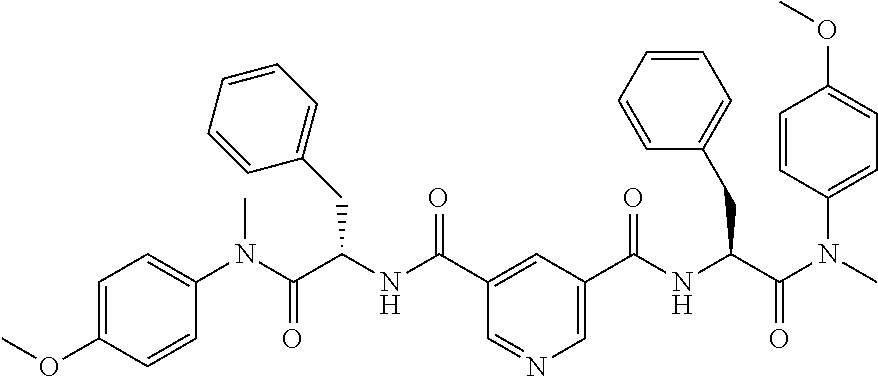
C1=C(OC)C=CC(N(C)C(=O)C(NC(=O)C2=CC(C(=O)NC(C(=O)N(C3=CC=C(OC)C=C3)C)CC3=CC=CC=C3)=CN=C2)CC2=CC=CC=C2)=C1
